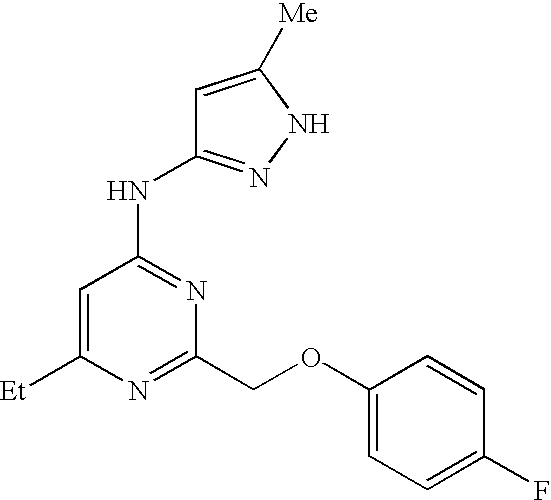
C1=C([Et])N=C(COC2=CC=C(F)C=C2)N=C1NC1=NNC([Me])=C1
